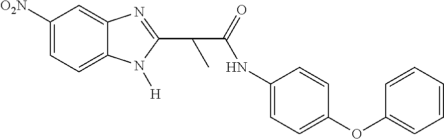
C1([O2N])=CC=C2C(=C1)N=C(C(C(=O)NC1=CC=C(OC3=CC=CC=C3)C=C1)C)N2[H]
